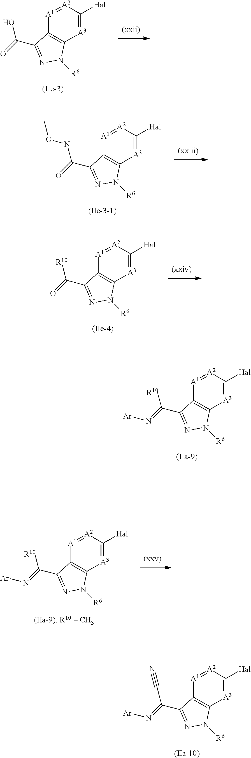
C12=C([A3]=C([Hal])[A2]=[A1]1)N([R6])N=C2C(=O)O.C12=C([A3]=C([Hal])[A2]=[A1]1)N([R6])N=C2C(=O)NOC.C12=C([A3]=C([Hal])[A2]=[A1]1)N([R6])N=C2C(=O)[R10].C12=C([A3]=C([Hal])[A2]=[A1]1)N([R6])N=C2C(=N[Ar])[R10].C12=C([A3]=C([Hal])[A2]=[A1]1)N([R6])N=C2C(=N[Ar])C#N.C12=C([A3]=C([Hal])[A2]=[A1]1)N([R6])N=C2C(=N[Ar])[R10]
